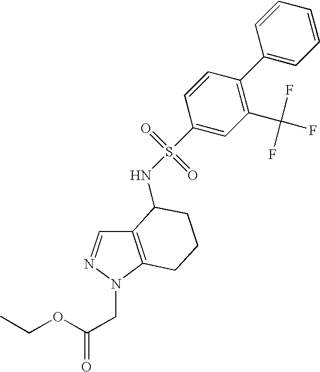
C1(C2=C(C(F)(F)F)C=C(S(=O)(=O)NC3C4=C(N(CC(OCC)=O)N=C4)CCC3)C=C2)=CC=CC=C1
